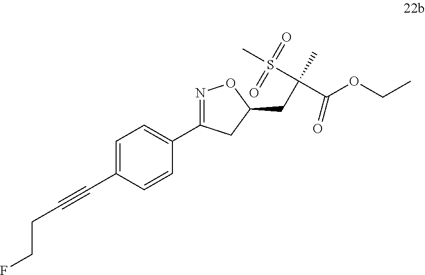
C(C#CC1=CC=C(C2=NOC(CC(C(=O)OCC)(C)S(=O)(=O)C)C2)C=C1)CF
